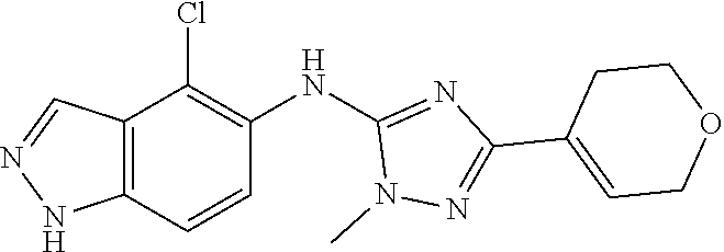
N1(C)N=C(C2=CCOCC2)N=C1NC1=C(Cl)C2=C(NN=C2)C=C1
